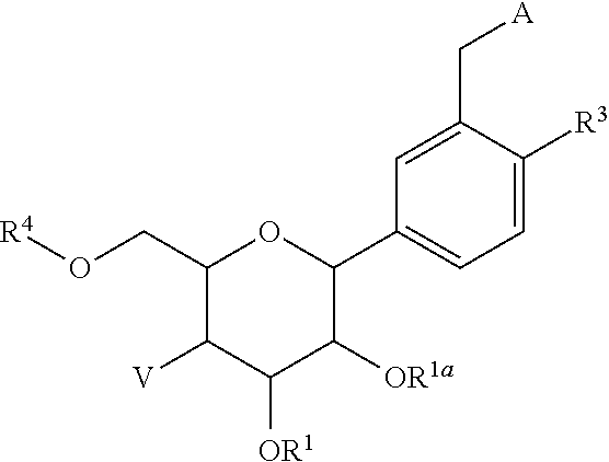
C1(CO[R4])C([V])C([OR1])C([OR1a])C(C2=CC=C([R3])C(C[A])=C2)O1
